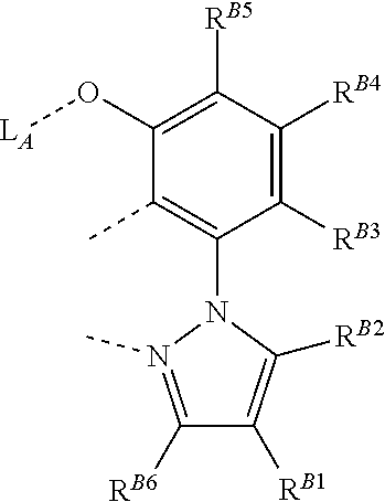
C1(O[LA])=C([RB5])C([RB4])=C([RB3])C(N2N(C)=C([RB6])C([RB1])=C2[RB2])=C1C
